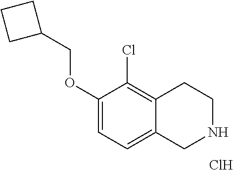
C1(OCC2CCC2)=CC=C2C(=C1Cl)CCNC2.Cl
